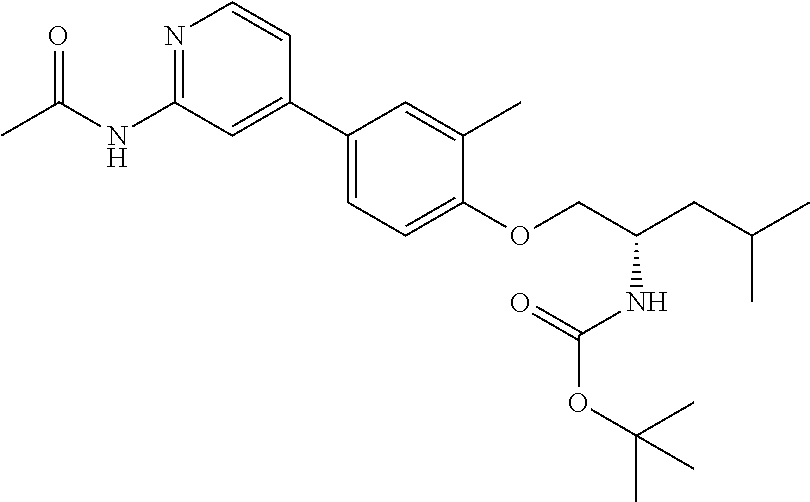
C1(C2=CC(NC(C)=O)=NC=C2)=CC=C(OCC(CC(C)C)NC(OC(C)(C)C)=O)C(C)=C1
